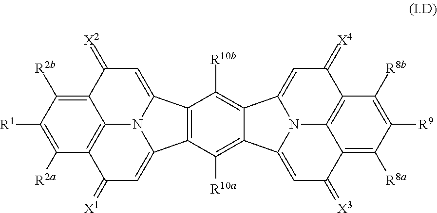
C12=C(C([R10a])=C3C(=C1[R10b])C1=CC(=[X4])C4=C5C(=C([R8a])C([R9])=C4[R8b])C(=[X3])C=C3N51)C1=CC(=[X1])C3=C4C(=C([R2b])C([R1])=C3[R2a])C(=[X2])C=C2N41
